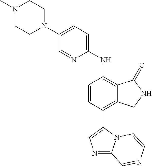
C1(N2CCN(C)CC2)=CC=C(NC2=C3C(=C(C4=CN=C5N4C=CN=C5)C=C2)CNC3=O)N=C1
